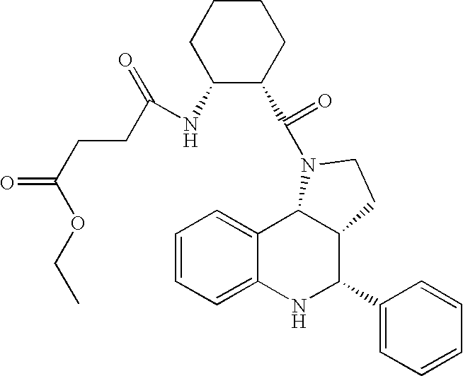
C1=CC=C2C(=C1)C1C(C(C3=CC=CC=C3)N2)CCN1C(=O)C1C(NC(CCC(OCC)=O)=O)CCCC1
